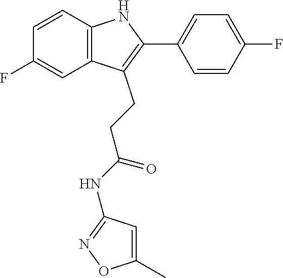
C1(C2=C(CCC(NC3=NOC(C)=C3)=O)C3=C(C=CC(F)=C3)N2)=CC=C(F)C=C1
